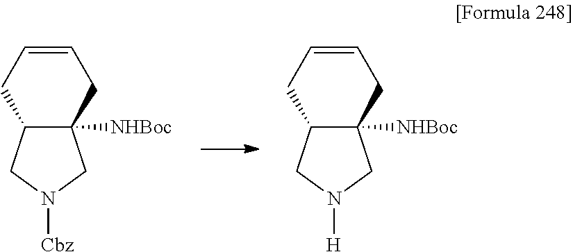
C1=CCC2C([NHBoc])(C1)CN([H])C2.C1=CCC2C([NHBoc])(C1)CN([Cbz])C2
